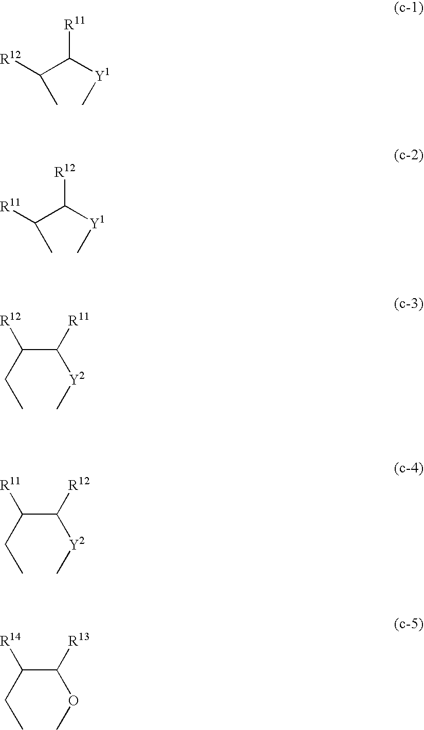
[R12]C(C([Y1]C)[R11])C.[R11]C(C([Y1]C)[R12])C.C(C([R11])[Y2]C)(CC)[R12].C(C([R12])[Y2]C)(CC)[R11].C(C([R13])OC)(CC)[R14]
